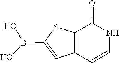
C12=C(C(=O)NC=C1)SC(B(O)O)=C2
